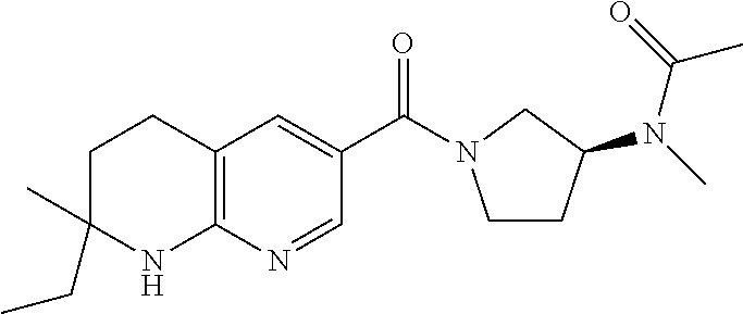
C12=C(C=C(C(=O)N3CCC(N(C)C(=O)C)C3)C=N1)CCC(CC)(C)N2
